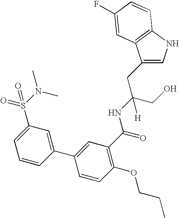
C1=C(CC(CO)(NC(C2=C(OCCC)C=CC(C3=CC(S(N(C)C)(=O)=O)=CC=C3)=C2)=O)[H])C2=C(N1)C=CC(F)=C2
